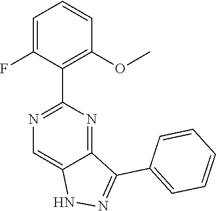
N1=C(C2=C(OC)C=CC=C2F)N=C2C(=C1)NN=C2C1=CC=CC=C1
